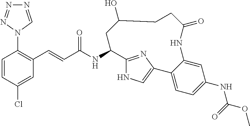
C1=CC(Cl)=CC(C=CC(NC2C3=NC(=CN3)C3=CC=C(NC(=O)OC)C=C3NC(=O)CCC(O)C2)=O)=C1N1C=NN=N1
